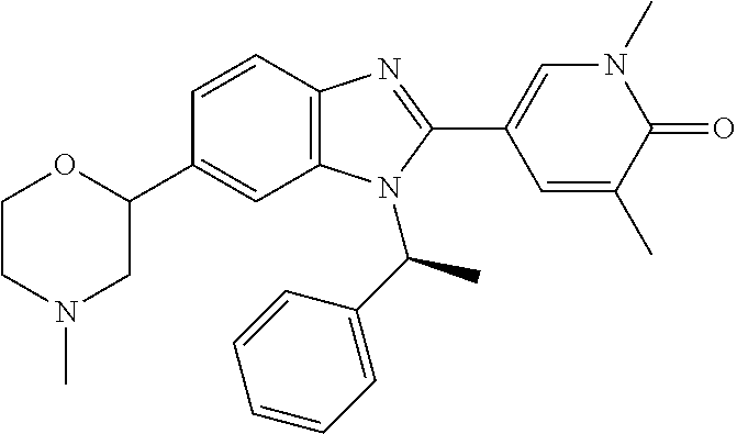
C1=CC2=C(C=C1C1OCCN(C)C1)N(C(C1=CC=CC=C1)C)C(C1=CN(C)C(=O)C(C)=C1)=N2
